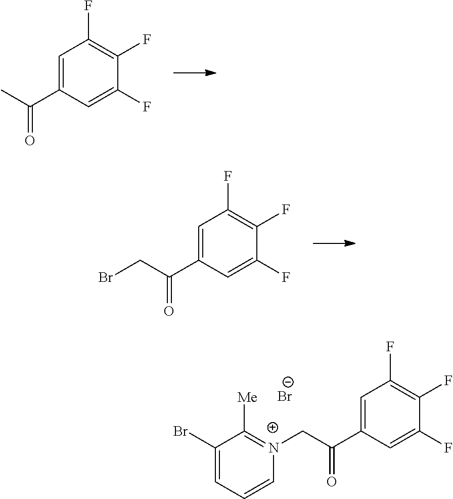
C1=C(C(C)=O)C=C(F)C(F)=C1F.C1=C(C(CBr)=O)C=C(F)C(F)=C1F.C1=C(C(C[N+]2=C([Me])C(Br)=CC=C2)=O)C=C(F)C(F)=C1F.[Br-]
